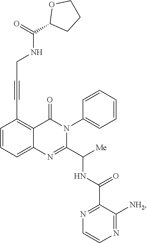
C1=CC=C2C(=C1C#CCNC(C1CCCO1)=O)C(=O)N(C1=CC=CC=C1)C(C([Me])NC(C1=NC=CN=C1[NH2])=O)=N2
